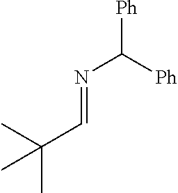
N(C([Ph])[Ph])=CC(C)(C)C
